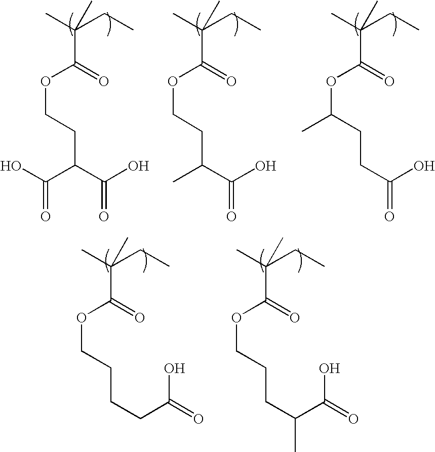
CC(CC)(C)C(=O)OCCC(C(=O)O)C(O)=O.CC(CC)(C)C(=O)OCCC(C(=O)O)C.CC(CC)(C)C(=O)OC(CCC(=O)O)C.CC(CC)(C)C(=O)OCCCCC(=O)O.CC(CC)(C)C(=O)OCCCC(C(=O)O)C
